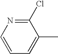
C1(Cl)=NC=CC=C1C
